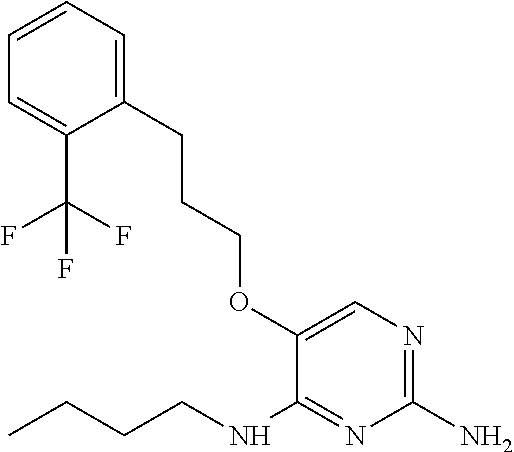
C1=CC=C(C(F)(F)F)C(CCCOC2=CN=C(N)N=C2NCCCC)=C1
